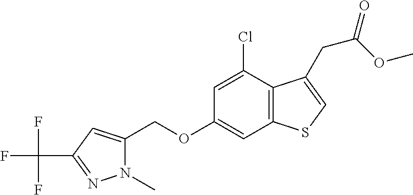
C12=C(C(Cl)=CC(OCC3=CC(C(F)(F)F)=NN3C)=C1)C(CC(=O)OC)=CS2
